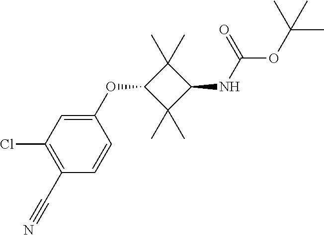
C1(Cl)=C(C#N)C=CC(OC2C(C)(C)C(NC(OC(C)(C)C)=O)C2(C)C)=C1
